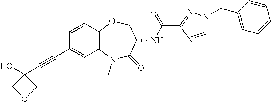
C1(C#CC2(O)COC2)=CC2=C(C=C1)OCC(NC(C1=NN(CC3=CC=CC=C3)C=N1)=O)C(=O)N2C
